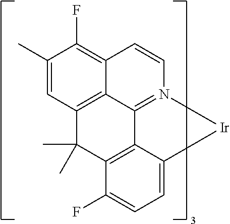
C12=C(F)C(C)=CC3=C1C1=N(C=C2)[Ir]C2=CC=C(F)C(=C12)C3(C)C
